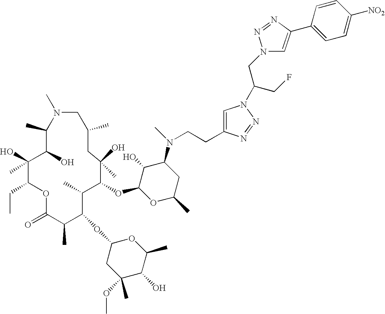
C1(C)C(O)C(O)(C)C(CC)OC(=O)C(C)C(OC2CC(C)(OC)C(O)C(C)O2)C(C)C(OC2OC(C)CC(N(C)CCC3=CN(C(CF)CN4C=C(C5=CC=C([NO2])C=C5)N=N4)N=N3)C2O)C(O)(C)CC(C)CN1C
